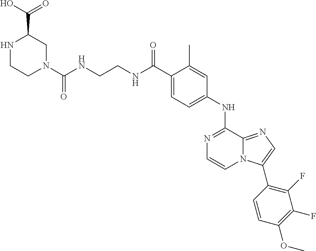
C1(C(NCCNC(N2CC(C(=O)O)NCC2)=O)=O)=CC=C(NC2=NC=CN3C2=NC=C3C2=C(F)C(F)=C(OC)C=C2)C=C1C
